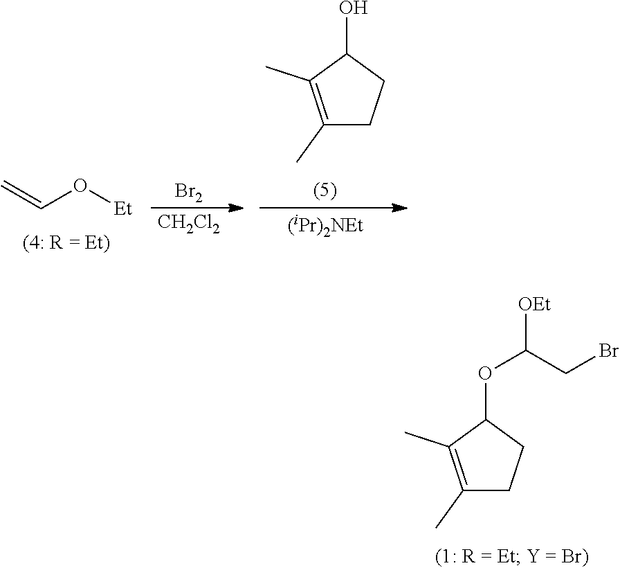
[CH2Cl2].[Br2].[(iPr)2NEt].C1(C)=C(C)C(O)CC1.C(O[Et])=C.C1(C)=C(C)C(OC([OEt])CBr)CC1
